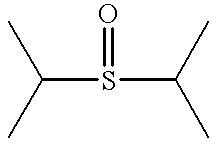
C(S(C(C)C)=O)(C)C
